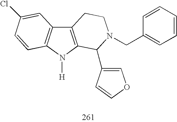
C12=C(N([H])C3=C1C=C(Cl)C=C3)C(C1=COC=C1)N(CC1=CC=CC=C1)CC2
